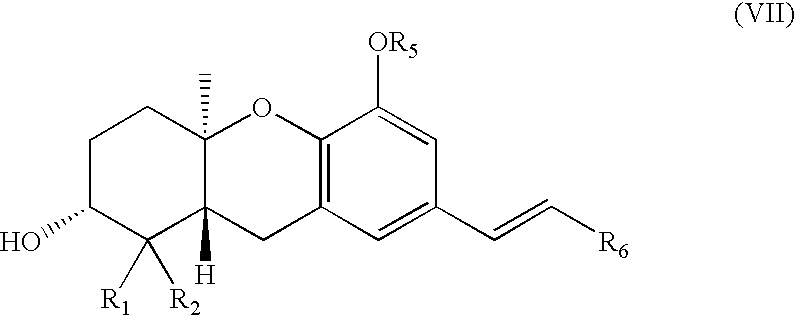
C1C(O)C([R2])([R1])C2([H])C(C)(C1)OC1=C(C2)C=C(C=C[R6])C=C1[OR5]
